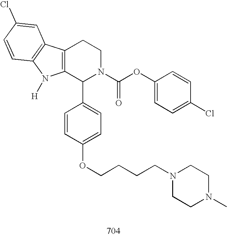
C12=C(C(C3=CC=C(OCCCCN4CCN(C)CC4)C=C3)N(C(OC3=CC=C(Cl)C=C3)=O)CC1)N([H])C1=C2C=C(Cl)C=C1
